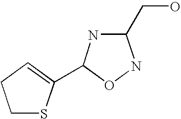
C1(CO)NC(C2=CCCS2)ON1
